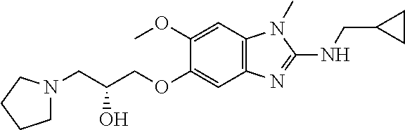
C1N(CC(COC2=CC3=C(C=C2OC)N(C)C(NCC2CC2)=N3)O)CCC1
